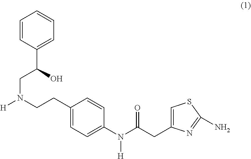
C1=CC(C(O)CN([H])CCC2=CC=C(N(C(CC3=CSC(N)=N3)=O)[H])C=C2)=CC=C1
